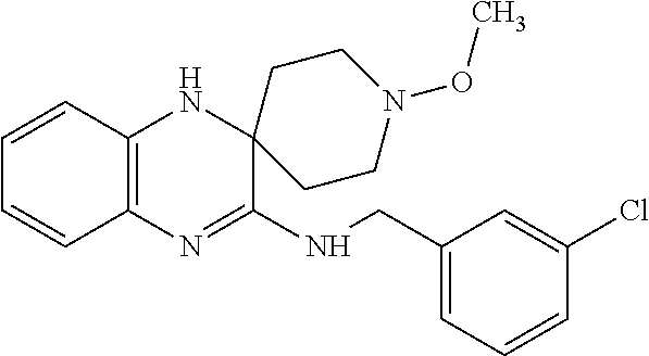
C12=C(N=C(NCC3=CC=CC(Cl)=C3)C3(N1)CCN(OC)CC3)C=CC=C2
